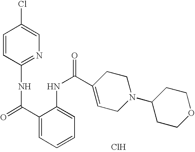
C1=CC(NC(C2=CC=CC=C2NC(C2=CCN(C3CCOCC3)CC2)=O)=O)=NC=C1Cl.Cl
